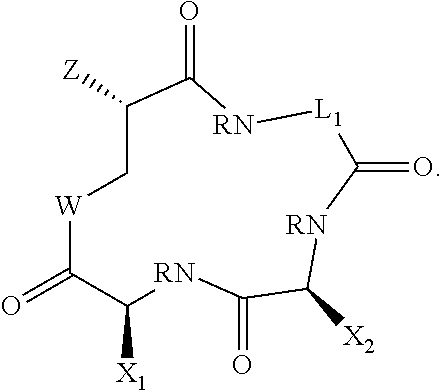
[RN]1[L1]C(=O)[RN]C([X2])C(=O)[RN]C([X1])C(=O)[W]CC([Z])C1=O
